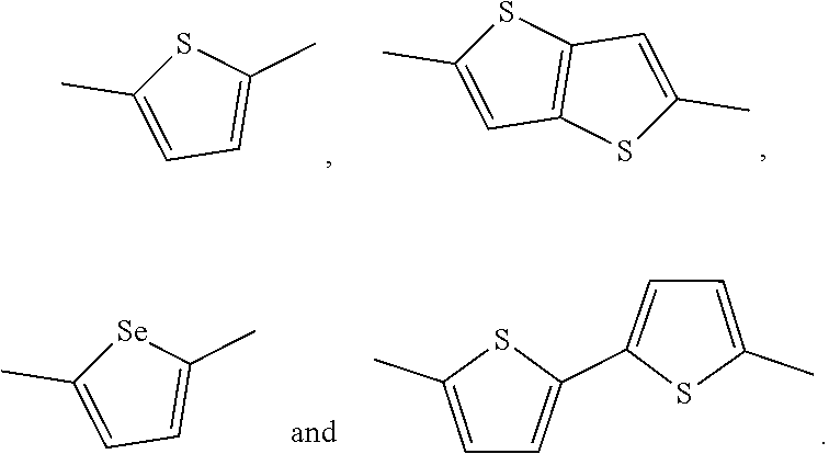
S1C(C)=CC=C1C1=CC=C(C)S1.[Se]1C(C)=CC=C1C.S1C(C)=CC=C1C.S1C(C)=CC2=C1C=C(C)S2
